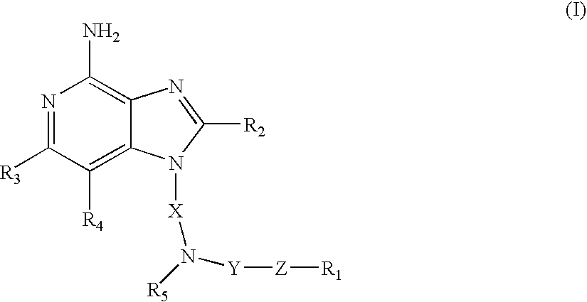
N1=C([R3])C([R4])=C2C(=C1N)N=C([R2])N2[X]N([Y][Z][R1])[R5]
